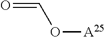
O([A25])C=O
